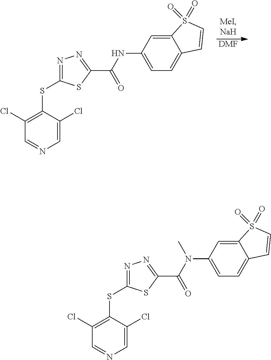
C1(SC2=NN=C(C(NC3=CC=C4C(=C3)S(=O)(=O)C=C4)=O)S2)=C(Cl)C=NC=C1Cl.[DMF].C1(SC2=NN=C(C(N(C3=CC=C4C(=C3)S(=O)(=O)C=C4)C)=O)S2)=C(Cl)C=NC=C1Cl
